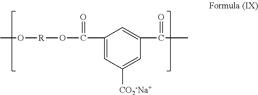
O([R]OC(C1=CC([CO2-Na+])=CC(C(C)=O)=C1)=O)C
